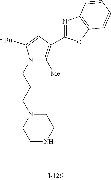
N1(CCCN2CCNCC2)C([Me])=C(C2=NC3=C(O2)C=CC=C3)C=C1[t-Bu]
